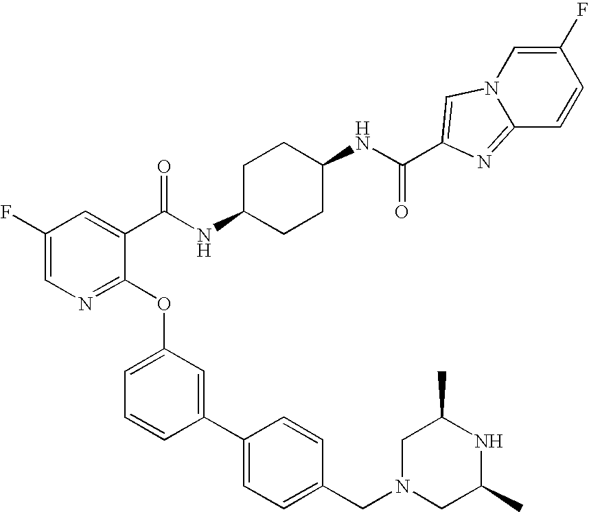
C1(F)=CN=C(OC2=CC=CC(C3=CC=C(CN4CC(C)NC(C)C4)C=C3)=C2)C(C(NC2CCC(NC(=O)C3=CN4C=C(F)C=CC4=N3)CC2)=O)=C1
